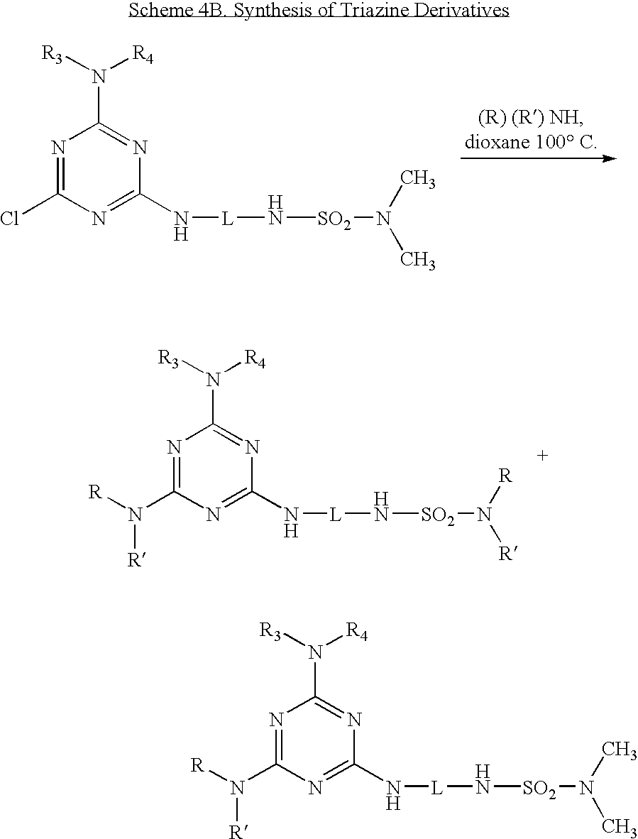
N1=C(Cl)N=C(N[L]N[SO2]N(C)C)N=C1N([R3])[R4].N1=C(N([R])[R])N=C(N[L]N[SO2]N([R])[R])N=C1N([R3])[R4].N1=C(N([R])[R])N=C(N[L]N[SO2]N(C)C)N=C1N([R3])[R4]
